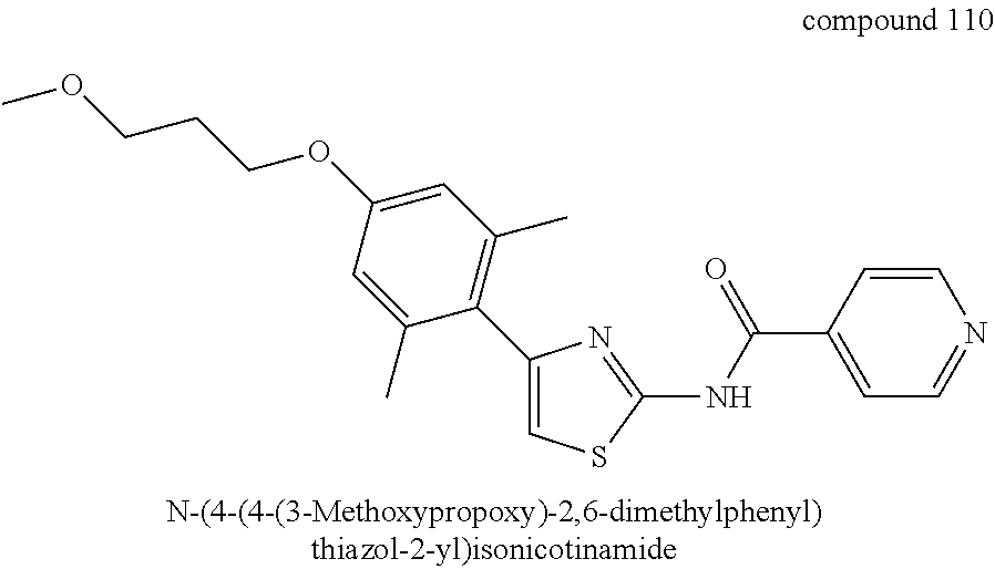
C1(C2=C(C)C=C(OCCCOC)C=C2C)=CSC(NC(C2=CC=NC=C2)=O)=N1
